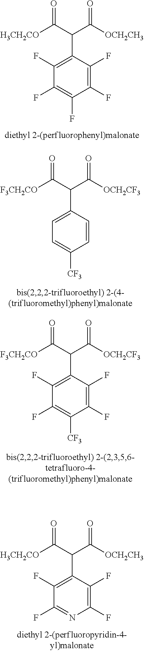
O=C(C(C([OCH2CH3])=O)C1=C(F)C(F)=C(F)C(F)=C1F)[H3CH2CO].O=C(C(C([OCH2CF3])=O)C1=CC=C([CF3])C=C1)[F3CH2CO].O=C(C(C([OCH2CF3])=O)C1=C(F)C(F)=C([CF3])C(F)=C1F)[F3CH2CO].O=C(C(C([OCH2CH3])=O)C1=C(F)C(F)=NC(F)=C1F)[H3CH2CO]
